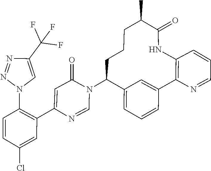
N1(C2C3=CC=CC(=C3)C3=C(C=CC=N3)NC(=O)C(C)CCC2)C=NC(C2=C(N3C=C(C(F)(F)F)N=N3)C=CC(Cl)=C2)=CC1=O
